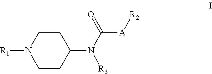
C1CN([R1])CCC1N(C(=O)[A][R2])[R3]
